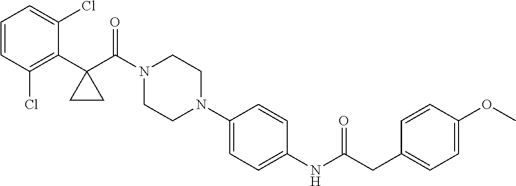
C1=CC(Cl)=C(C2(C(N3CCN(C4=CC=C(NC(CC5=CC=C(OC)C=C5)=O)C=C4)CC3)=O)CC2)C(Cl)=C1
